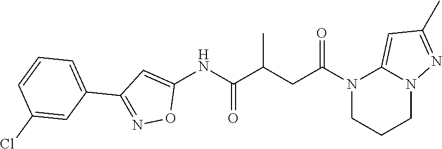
C1(NC(C(CC(N2CCCN3C2=CC(C)=N3)=O)C)=O)=CC(C2=CC=CC(Cl)=C2)=NO1
